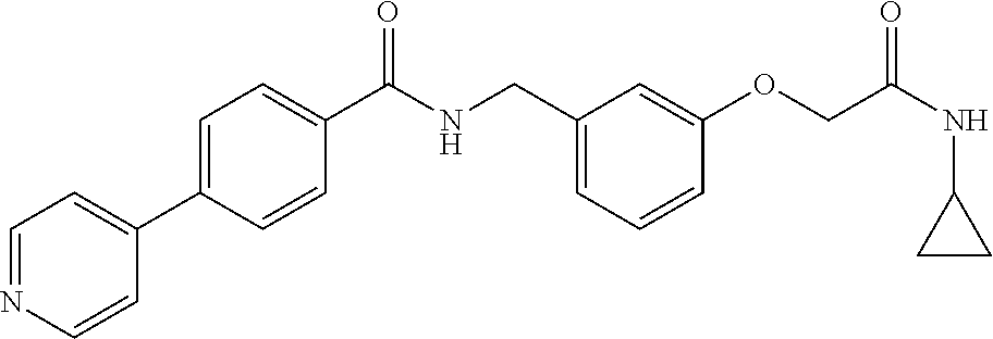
C1=NC=CC(C2=CC=C(C(NCC3=CC=CC(OCC(NC4CC4)=O)=C3)=O)C=C2)=C1
